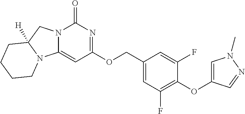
O(C1=C(F)C=C(COC2=NC(=O)N3C(=C2)N2C([H])(C3)CCCC2)C=C1F)C1=CN(C)N=C1
